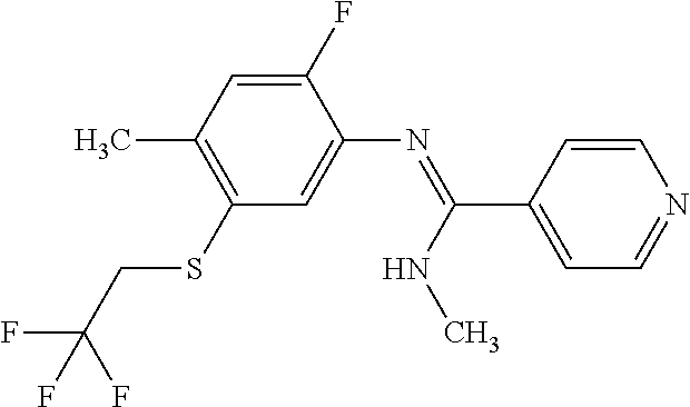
C1(F)=CC(C)=C(SCC(F)(F)F)C=C1N=C(C1=CC=NC=C1)NC
